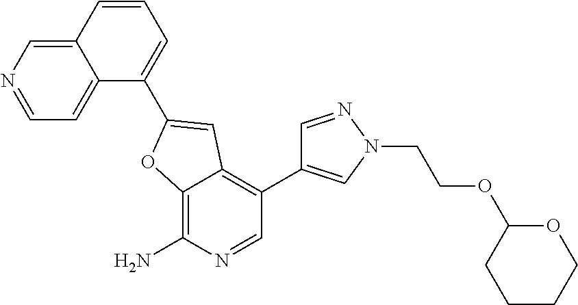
C12=CN=CC=C1C(C1=CC3=C(C4=CN(CCOC5CCCCO5)N=C4)C=NC(N)=C3O1)=CC=C2
